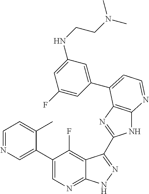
C1=NC=C(C2=CN=C3C(=C2F)C(C2=NC4=C(N2)N=CC=C4C2=CC(NCCN(C)C)=CC(F)=C2)=NN3)C(C)=C1
